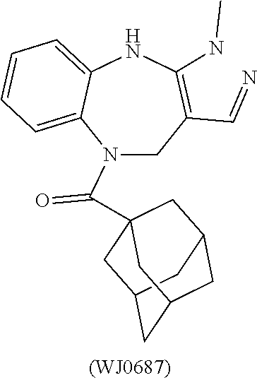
N1(C(C23CC4CC(CC(C2)C4)C3)=O)CC(C=N)=C(NC)NC2=CC=CC=C12
